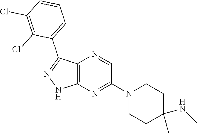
C12=C(N=C(N3CCC(C)(NC)CC3)C=N1)NN=C2C1=CC=CC(Cl)=C1Cl
